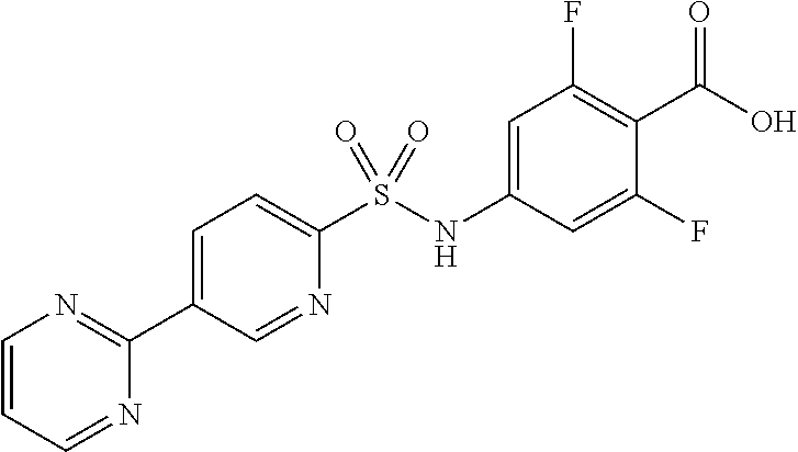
C1=C(C2=NC=CC=N2)C=NC(S(NC2=CC(F)=C(C(O)=O)C(F)=C2)(=O)=O)=C1
